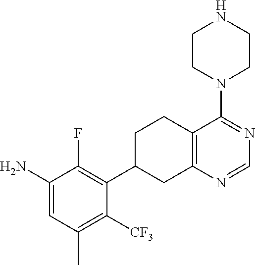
C1(N)=CC(C)=C([CF3])C(C2CCC3=C(C2)N=CN=C3N2CCNCC2)=C1F
